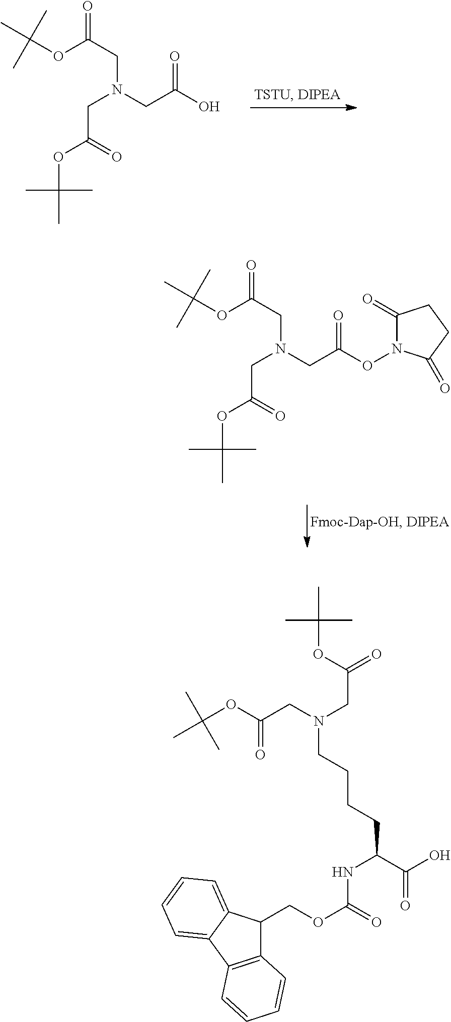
C12=C(C3=CC=CC=C3C1COC(NC(C(=O)O)CCCCN(CC(OC(C)(C)C)=O)CC(=O)OC(C)(C)C)=O)C=CC=C2.C1(=O)N(OC(CN(CC(OC(C)(C)C)=O)CC(OC(C)(C)C)=O)=O)C(=O)CC1.OC(CN(CC(OC(C)(C)C)=O)CC(OC(C)(C)C)=O)=O
